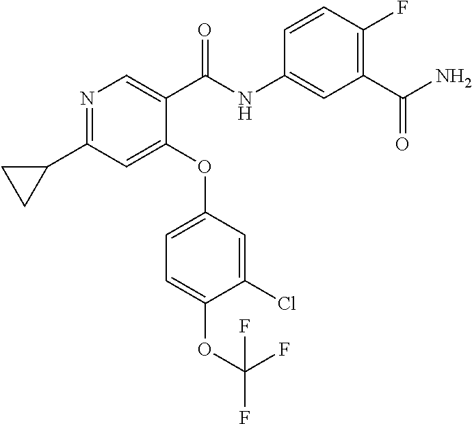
O(C1=CC(C2CC2)=NC=C1C(NC1=CC(C(N)=O)=C(F)C=C1)=O)C1=CC=C(OC(F)(F)F)C(Cl)=C1
